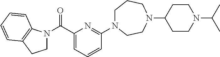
C1N(C2=NC(C(=O)N3CCC4=C3C=CC=C4)=CC=C2)CCN(C2CCN(C(C)C)CC2)CC1
